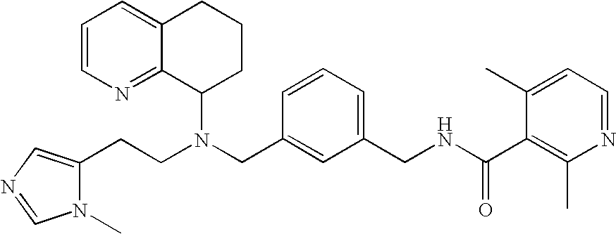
N(CC1=CC(CNC(C2=C(C)N=CC=C2C)=O)=CC=C1)(C1CCCC2=CC=CN=C12)CCC1=CN=CN1C
